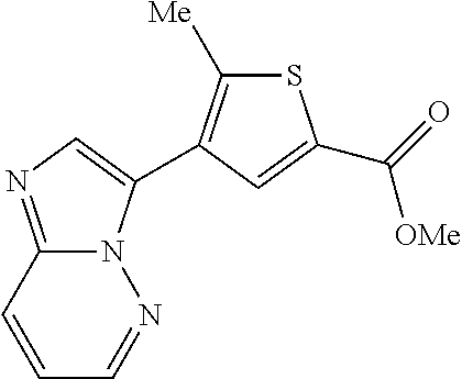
N12C(=NC=C1C1=C([Me])SC(C(=O)[OMe])=C1)C=CC=N2
